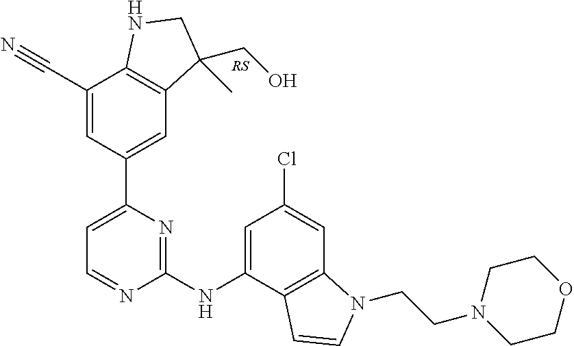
C1(C#N)=CC(C2=CC=NC(NC3=CC(Cl)=CC4=C3C=CN4CCN3CCOCC3)=N2)=CC2=C1NCC2(C)CO
